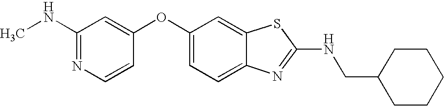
N1=C(NC)C=C(OC2=CC=C3C(=C2)SC(NCC2CCCCC2)=N3)C=C1
